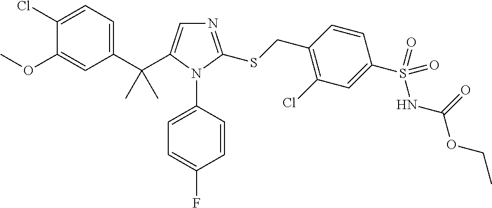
C1(C(C2=CN=C(SCC3=C(Cl)C=C(S(=O)(NC(=O)OCC)=O)C=C3)N2C2=CC=C(F)C=C2)(C)C)=CC=C(Cl)C(OC)=C1
